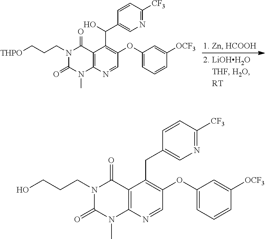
N1(CCC[THPO])C(=O)N(C)C2=C(C1=O)C(C(O)C1=CN=C([CF3])C=C1)=C(OC1=CC=CC([OCF3])=C1)C=N2.N1(CCCO)C(=O)N(C)C2=C(C1=O)C(CC1=CN=C([CF3])C=C1)=C(OC1=CC=CC([OCF3])=C1)C=N2
